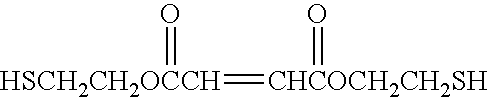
[CHCOCH2CH2SH](=[HSCH2CH2OCCH]=O)=O
